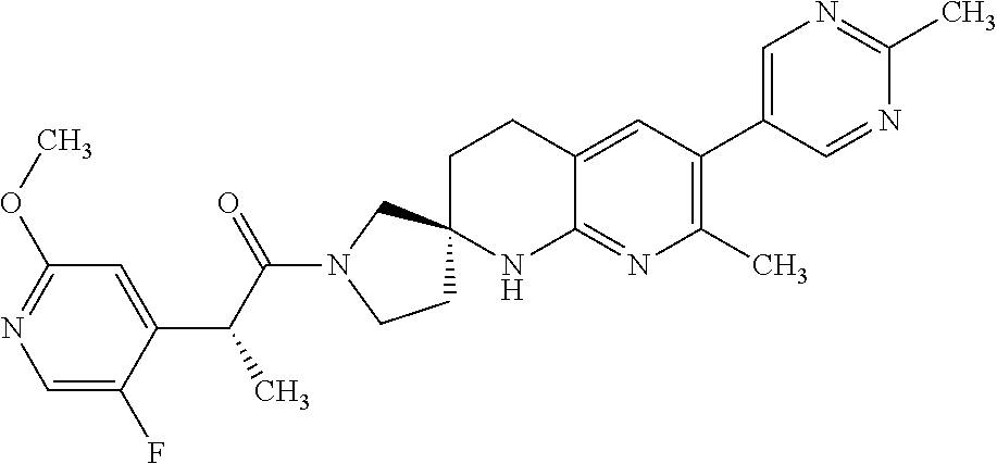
C1=C(F)C(C(C(N2CCC3(C2)CCC2=CC(C4=CN=C(C)N=C4)=C(C)N=C2N3)=O)C)=CC(OC)=N1
